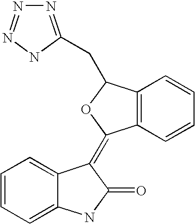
C12=C(C(CC3=NN=NN3)OC1=C1C3=CC=CC=C3NC1=O)C=CC=C2
